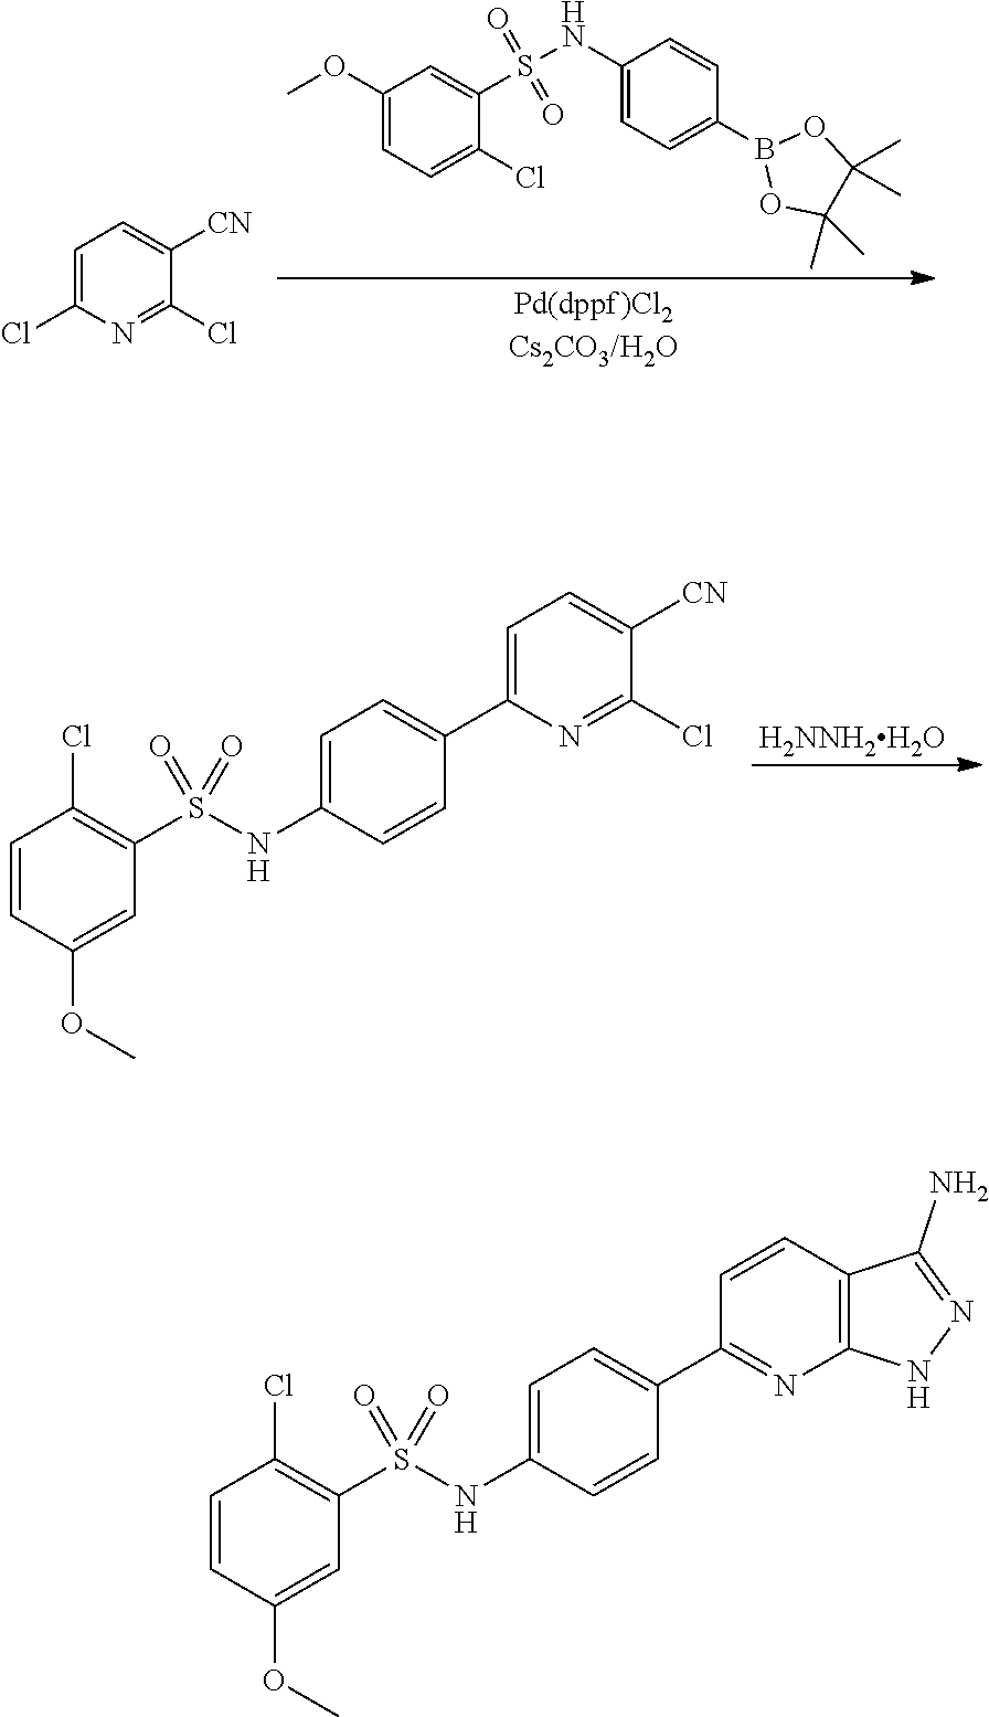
C1(OC)=CC=C(Cl)C(S(NC2=CC=C(B3OC(C)(C)C(C)(C)O3)C=C2)(=O)=O)=C1.C1=C(Cl)N=C(Cl)C([CN])=C1.[H2NNH2H2O].C1=CC(OC)=CC(S(NC2=CC=C(C3=CC=C([CN])C(Cl)=N3)C=C2)(=O)=O)=C1Cl.C1=CC(OC)=CC(S(NC2=CC=C(C3=NC4=C(C=C3)C(N)=NN4)C=C2)(=O)=O)=C1Cl
